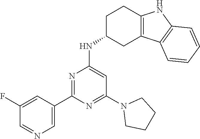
C1=C(C2=NC(NC3CC4=C(CC3)NC3=C4C=CC=C3)=CC(N3CCCC3)=N2)C=C(F)C=N1
